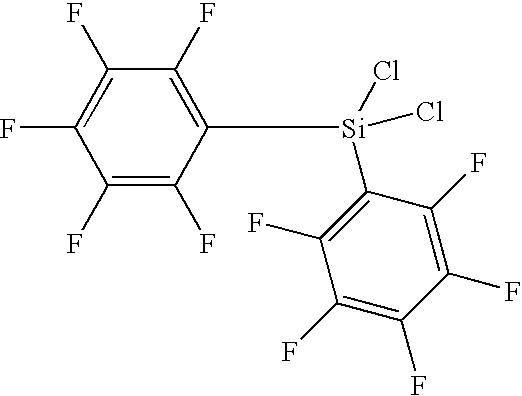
C1([Si](C2=C(F)C(F)=C(F)C(F)=C2F)(Cl)Cl)=C(F)C(F)=C(F)C(F)=C1F
